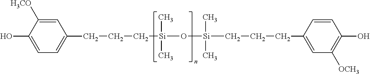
C1=C([H3CO])C(O)=CC=C1CCC[Si](C)(C)O[Si](C)(C)CCCC1=CC([OCH3])=C(O)C=C1
